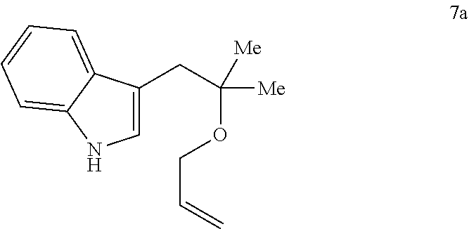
C1=C(CC([Me])(OCC=C)[Me])C2=CC=CC=C2N1
